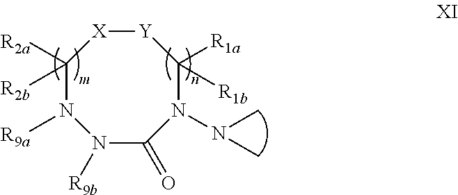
N1([R9b])C(=O)N(N(C)C)C([R1a])([R1b])[Y][X]C([R2a])([R2b])N1[R9a]
